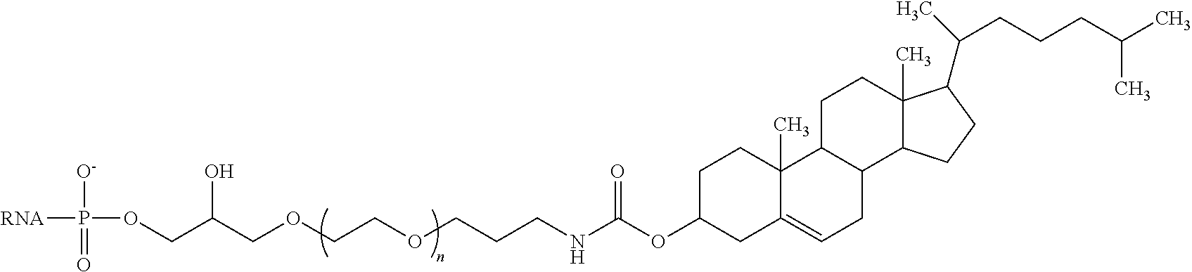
[RNA]P([O-])(=O)OCC(COCCOCCCNC(OC1CC2=CCC3C(C2(C)CC1)CCC1(C)C3CCC1C(CCCC(C)C)C)=O)O
